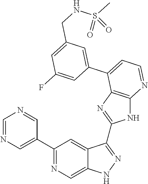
C1=NC=C(C2=NC=C3C(=C2)C(C2=NC4=C(N2)N=CC=C4C2=CC(CNS(C)(=O)=O)=CC(F)=C2)=NN3)C=N1
